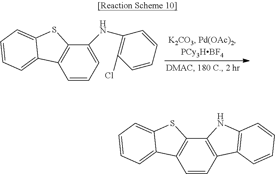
C1=CC=C(NC2=C(Cl)C=CC=C2)C2=C1C1=CC=CC=C1S2.C1=CC2=C(C3=C1C1=CC=CC=C1S3)NC1=C2C=CC=C1
